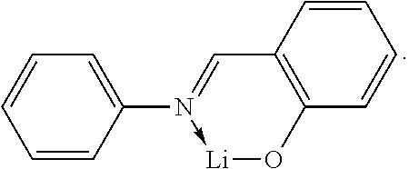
C1=CC(N2->[Li]OC3=C(C=CC=C3)C=2)=CC=C1
